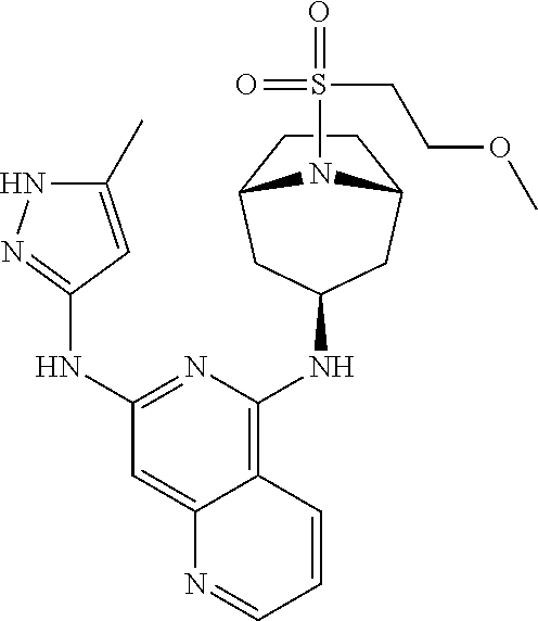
C1(C)=CC(NC2=NC(NC3CC4CCC(C3)N4S(=O)(=O)CCOC)=C3C(=C2)N=CC=C3)=NN1
